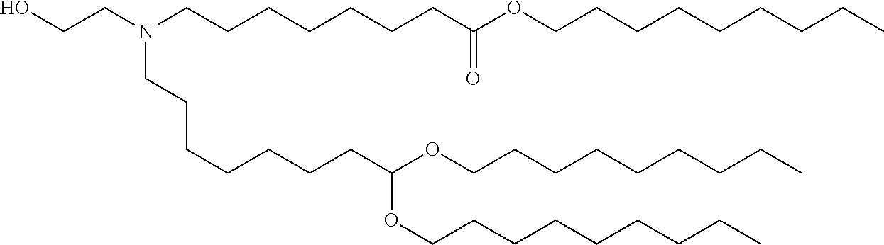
OCCN(CCCCCCCC(OCCCCCCCCC)=O)CCCCCCCC(OCCCCCCCCC)OCCCCCCCCC
